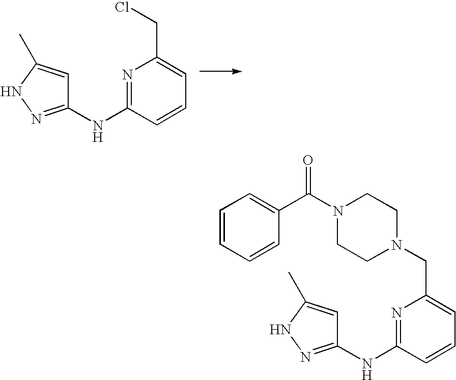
N1=C(NC2=NNC(C)=C2)C=CC=C1CCl.N1=C(NC2=NNC(C)=C2)C=CC=C1CN1CCN(C(C2=CC=CC=C2)=O)CC1
